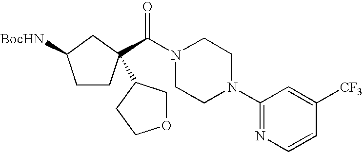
C(N1CCN(C2=NC=CC([CF3])=C2)CC1)(=O)C1(C2COCC2)CCC([BocHN])C1
